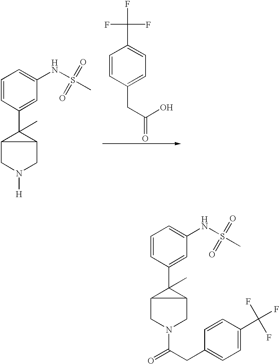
C1=CC(C2(C)C3CN(C(CC4=CC=C(C(F)(F)F)C=C4)=O)CC23)=CC(NS(=O)(C)=O)=C1.C1=CC(C2(C)C3CN([H])CC23)=CC(NS(=O)(C)=O)=C1.C1=CC(CC(=O)O)=CC=C1C(F)(F)F
